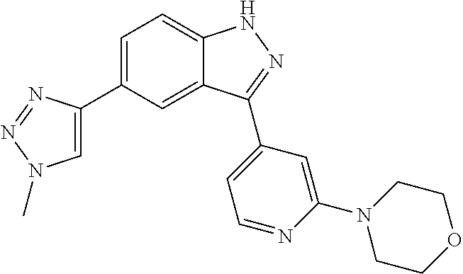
C1=C(C2=CN(C)N=N2)C=C2C(=C1)NN=C2C1=CC=NC(N2CCOCC2)=C1
